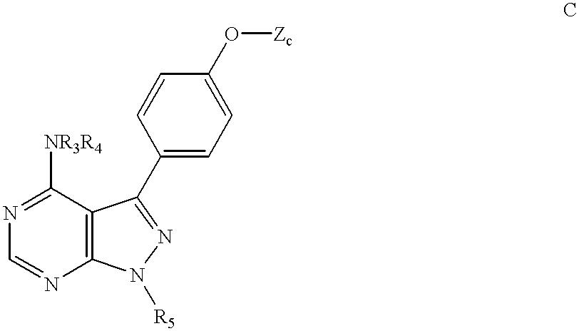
N1=C([NR3R4])C2=C(N=C1)N([R5])N=C2C1=CC=C(O[Zc])C=C1
